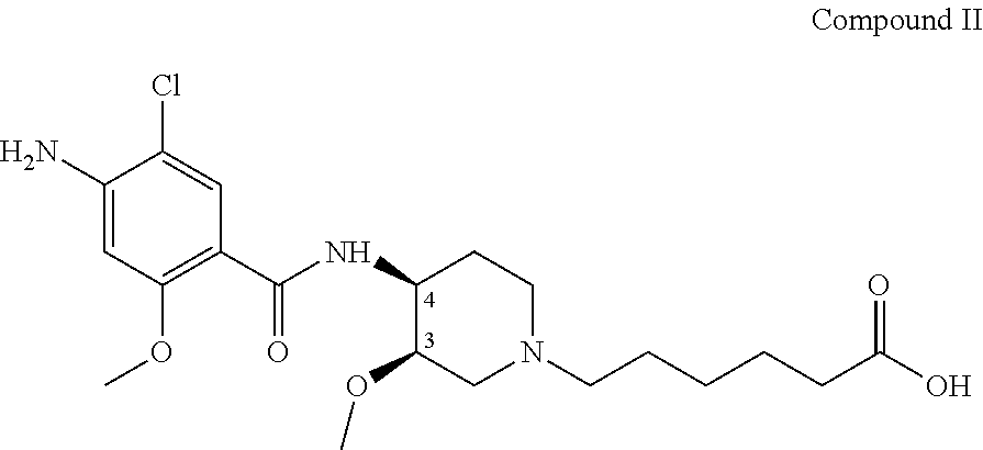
C1(N)=CC(OC)=C(C(NC2C(OC)CN(CCCCCC(O)=O)CC2)=O)C=C1Cl
